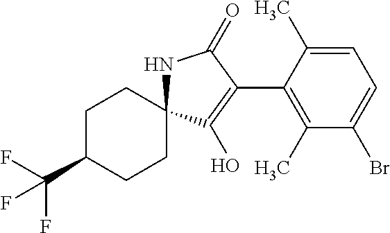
C1C(C(F)(F)F)CCC2(C1)NC(=O)C(C1=C(C)C(Br)=CC=C1C)=C2O
